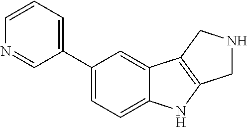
C1(C2=CC=CN=C2)=CC=C2C(=C1)C1=C(N2)CNC1
